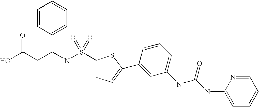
OC(CC(NS(=O)(C1=CC=C(C2=CC(NC(NC3=CC=CC=N3)=O)=CC=C2)S1)=O)C1=CC=CC=C1)=O
